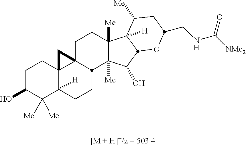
C1C(O)C([Me])([Me])C2([H])C3(C1)C1(CCC4([Me])C([Me])(C(O)C5C4([H])C([Me])CC(CNC([NMe2])=O)O5)C1CC2)C3
